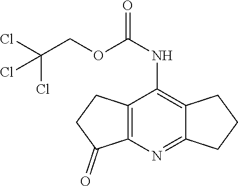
C1(=O)CCC2=C1N=C1C(=C2NC(=O)OCC(Cl)(Cl)Cl)CCC1
